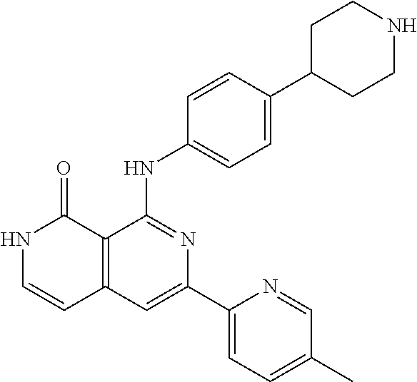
N1C=CC2=C(C1=O)C(NC1=CC=C(C3CCNCC3)C=C1)=NC(C1=CC=C(C)C=N1)=C2
